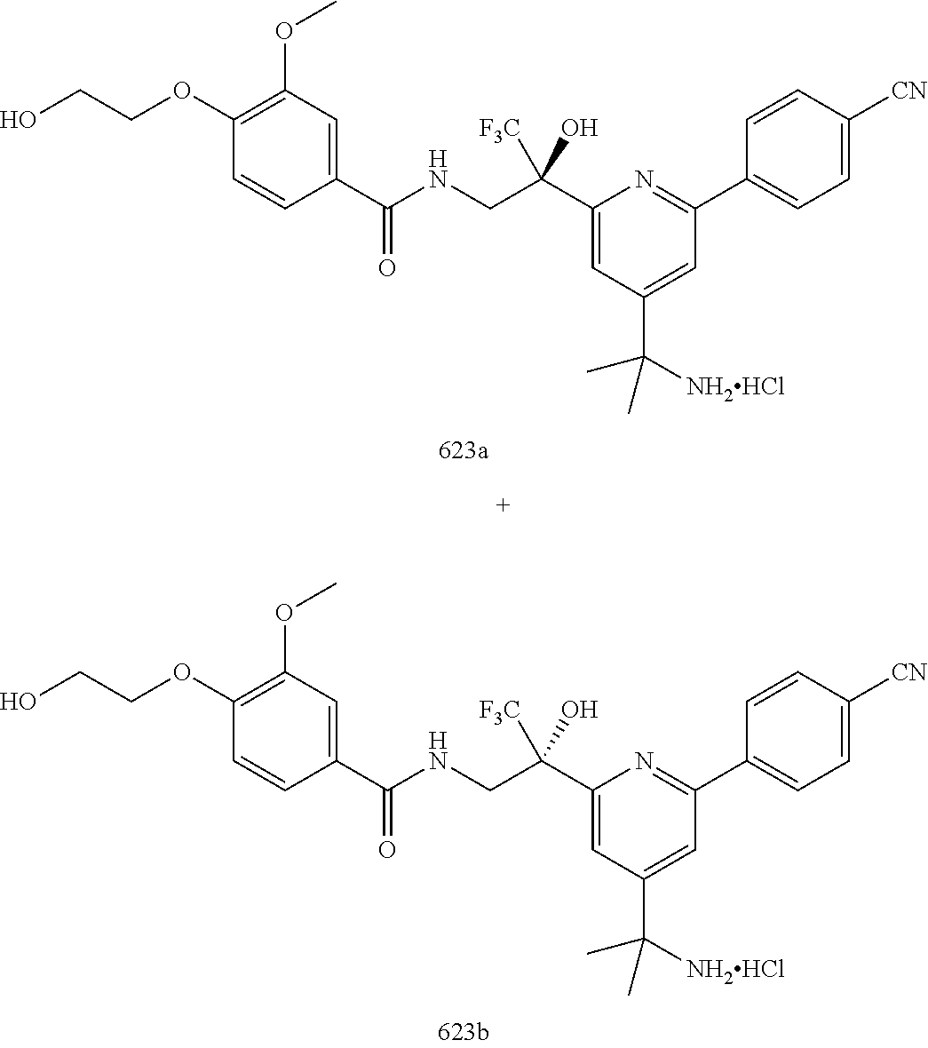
C1(C(CNC(C2=CC(OC)=C(OCCO)C=C2)=O)(O)[F3C])=CC(C([NH2HCl])(C)C)=CC(C2=CC=C([CN])C=C2)=N1.C1(C(CNC(C2=CC(OC)=C(OCCO)C=C2)=O)(O)[F3C])=CC(C([NH2HCl])(C)C)=CC(C2=CC=C([CN])C=C2)=N1
